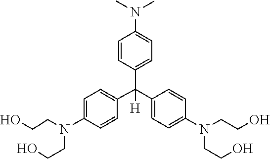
C1=CC(N(CCO)CCO)=CC=C1C(C1=CC=C(N(C)C)C=C1)(C1=CC=C(N(CCO)CCO)C=C1)[H]
